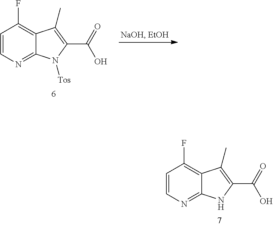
C1=CN=C2C(=C1F)C(C)=C(C(=O)O)N2.C1=CN=C2C(=C1F)C(C)=C(C(=O)O)N2[Tos]
